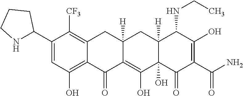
C1=C(C2NCCC2)C([CF3])=C2CC3([H])CC4([H])C(NCC)C(O)=C(C(=O)N)C(=O)C4(O)C(O)=C3C(=O)C2=C1O
